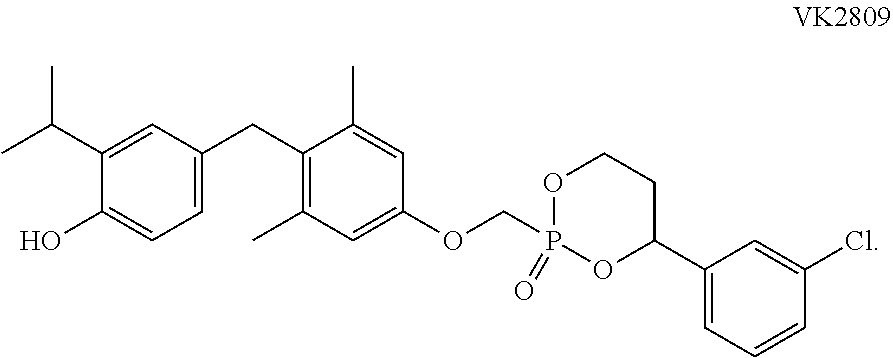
P1(COC2=CC(C)=C(CC3=CC=C(O)C(C(C)C)=C3)C(C)=C2)(=O)OC(C2=CC=CC(Cl)=C2)CCO1
